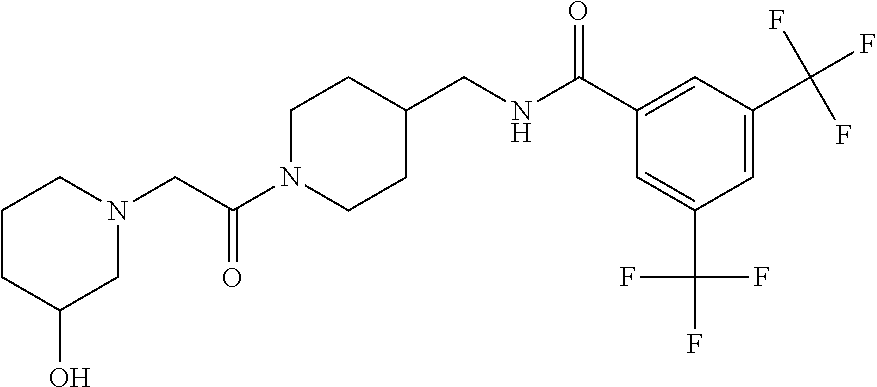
C(C(N1CCC(CNC(C2=CC(C(F)(F)F)=CC(C(F)(F)F)=C2)=O)CC1)=O)N1CCCC(O)C1
